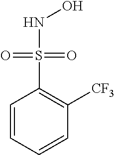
C1=CC=CC([CF3])=C1S(NO)(=O)=O
